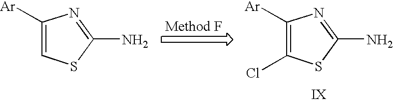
C1([Ar])=CSC(N)=N1.C1([Ar])=C(Cl)SC(N)=N1
